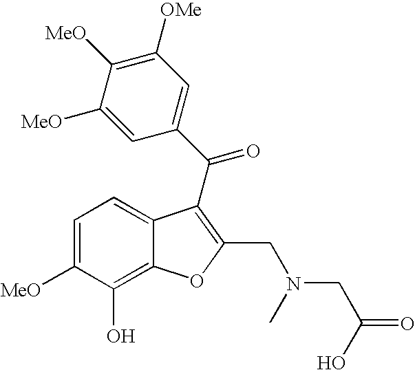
C1=C([MeO])C([MeO])=C([OMe])C=C1C(=O)C1=C(CN(CC(=O)O)C)OC2=C(O)C([MeO])=CC=C21
